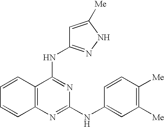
C1=CC2=C(C=C1)N=C(NC1=CC([Me])=C([Me])C=C1)N=C2NC1=NNC([Me])=C1
